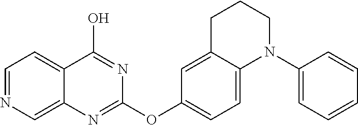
C1=NC=C2C(=C1)C(O)=NC(OC1=CC=C3C(=C1)CCCN3C1=CC=CC=C1)=N2
